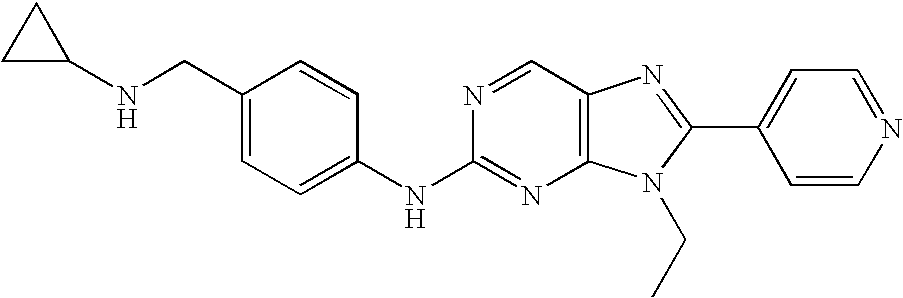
C1(CNC2CC2)=CC=C(NC2=NC3=C(C=N2)N=C(C2=CC=NC=C2)N3CC)C=C1
